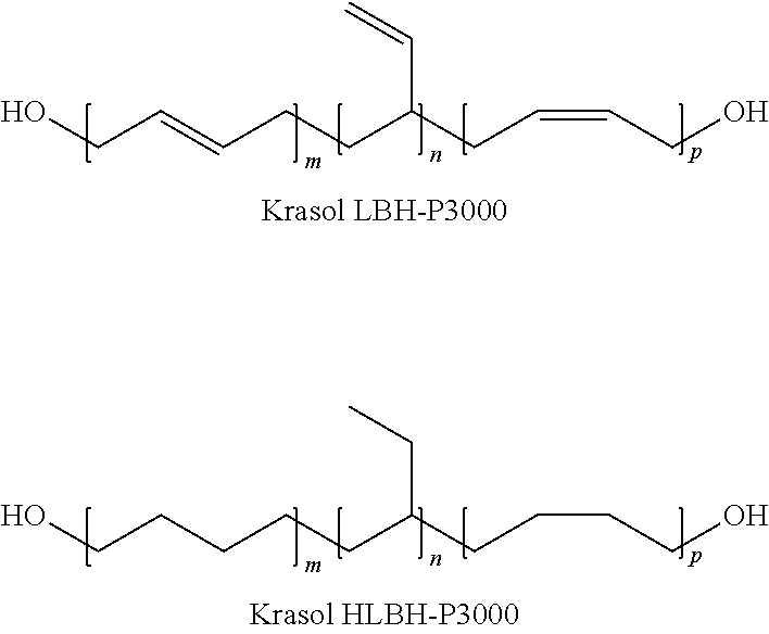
OCC=CCCC(CC=CCO)C=C.OCCCCCC(CCCCO)CC
